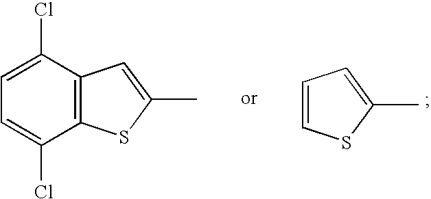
C1=C(Cl)C2=C(C(Cl)=C1)C=C(C)S2.C1=CSC(C)=C1
